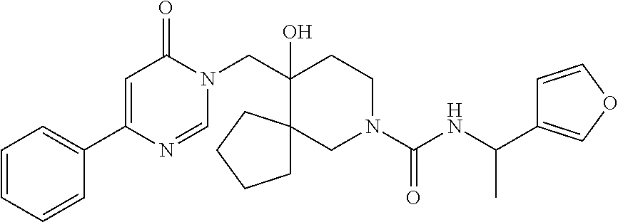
C1(C2=CC=CC=C2)=CC(=O)N(CC2(O)CCN(C(=O)NC(C3=COC=C3)C)CC23CCCC3)C=N1
